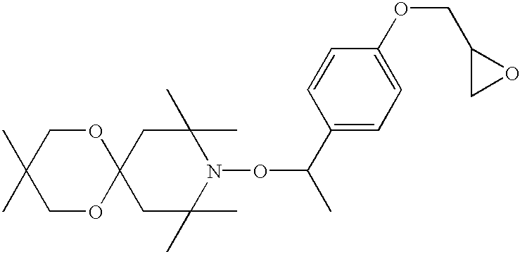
C1C(C)(C)N(OC(C)C2=CC=C(OCC3CO3)C=C2)C(C)(C)CC12OCC(C)(C)CO2
